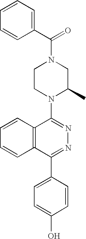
C(N1CCN(C2=NN=C(C3=CC=C(O)C=C3)C3=C2C=CC=C3)C(C)C1)(=O)C1=CC=CC=C1
